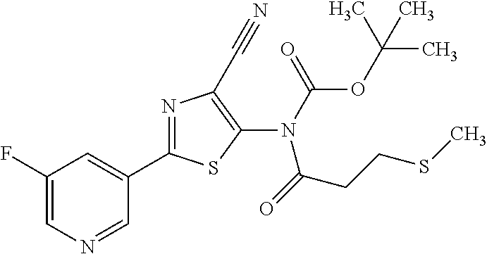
C1(C2=NC(C#N)=C(N(C(=O)OC(C)(C)C)C(=O)CCSC)S2)=CC(F)=CN=C1
